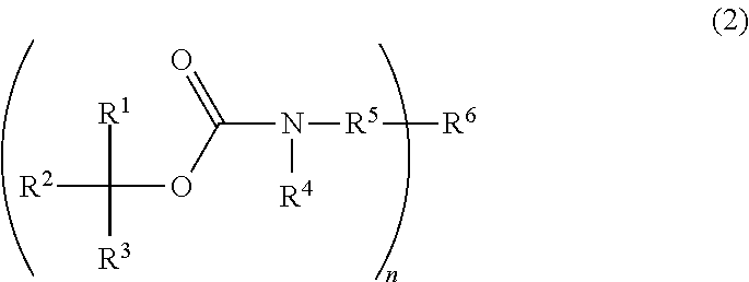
[R2]C(OC(N([R5][R6])[R4])=O)([R1])[R3]
